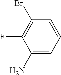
C1(N)=CC=CC(Br)=C1F
